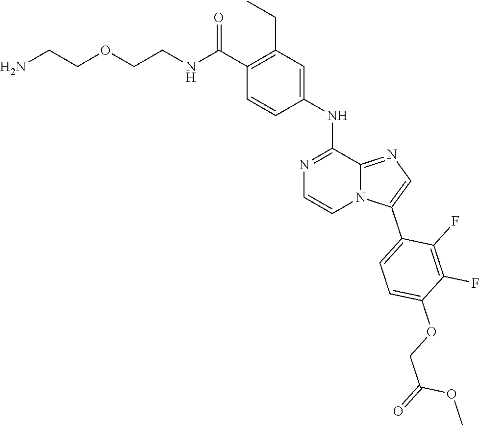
C1(C(NCCOCCN)=O)=C(CC)C=C(NC2=NC=CN3C2=NC=C3C2=CC=C(OCC(=O)OC)C(F)=C2F)C=C1
